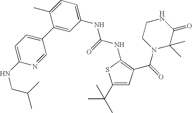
C1(C2=CC=C(NCC(C)C)N=C2)=CC(NC(=O)NC2=C(C(N3C(C)(C)C(=O)NCC3)=O)C=C(C(C)(C)C)S2)=CC=C1C
